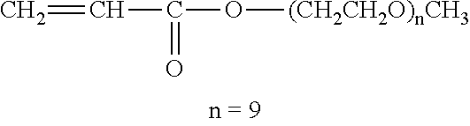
C=CC(O[(CH2CH2O)nCH3])=O
